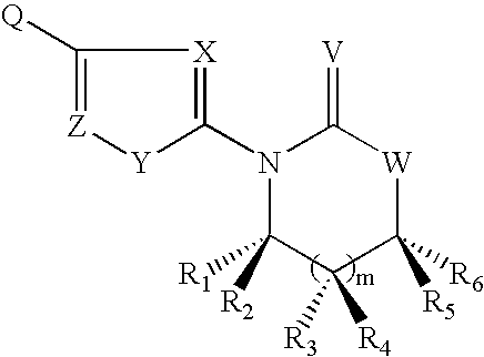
C1([Q])=[Z][Y]C(N2C([R1])([R2])C([R3])([R4])C([R6])([R5])[W]C2=[V])=[X]1
